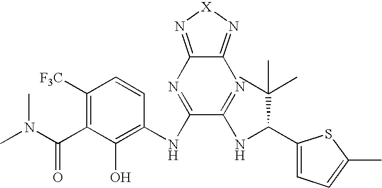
C1([F3C])=C(C(N(C)C)=O)C(O)=C(NC2=NC3=N[X]N=C3N=C2NC(C2=CC=C(C)S2)C(C)(C)C)C=C1
